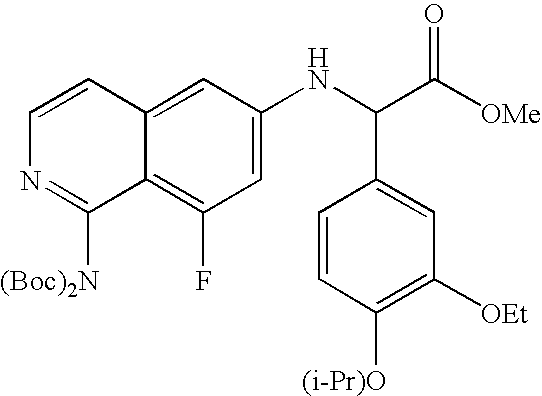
C1=C(NC(C([OMe])=O)C2=CC([OEt])=C([(i-Pr)O])C=C2)C=C2C(=C1F)C([(Boc)2N])=NC=C2
